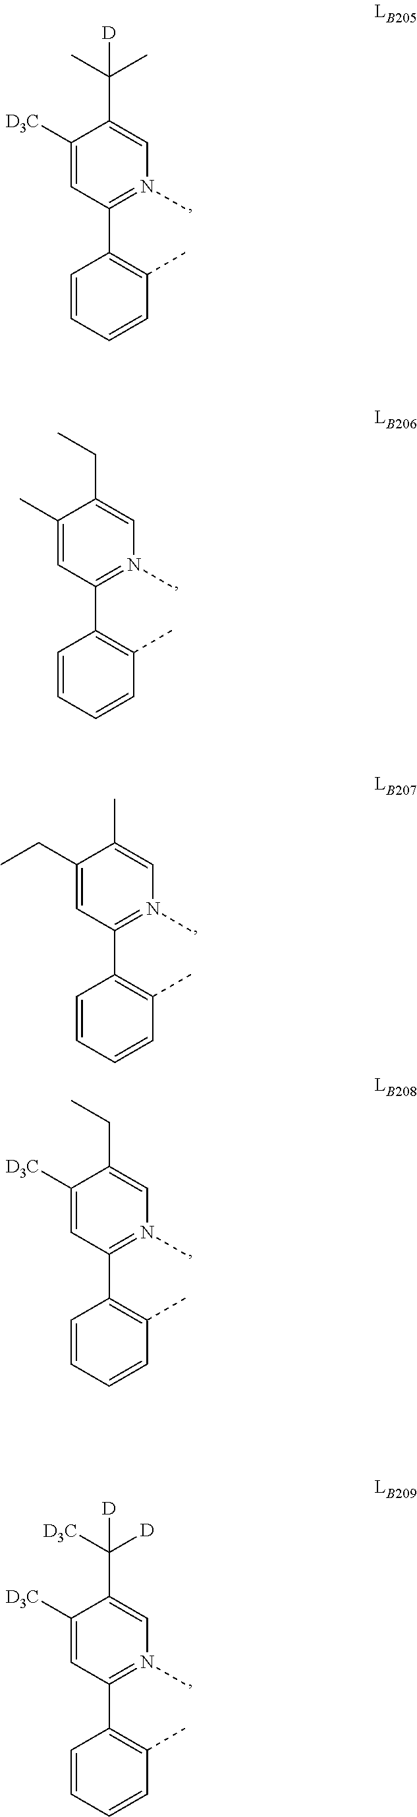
C1([D3C])=CC(C2=C(C)C=CC=C2)=N(C)C=C1C(C)(C)[D].C1(C)=CC(C2=C(C)C=CC=C2)=N(C)C=C1CC.C1(CC)=CC(C2=C(C)C=CC=C2)=N(C)C=C1C.C1([D3C])=CC(C2=C(C)C=CC=C2)=N(C)C=C1CC.C1([D3C])=CC(C2=C(C)C=CC=C2)=N(C)C=C1C([D3C])([D])[D]
